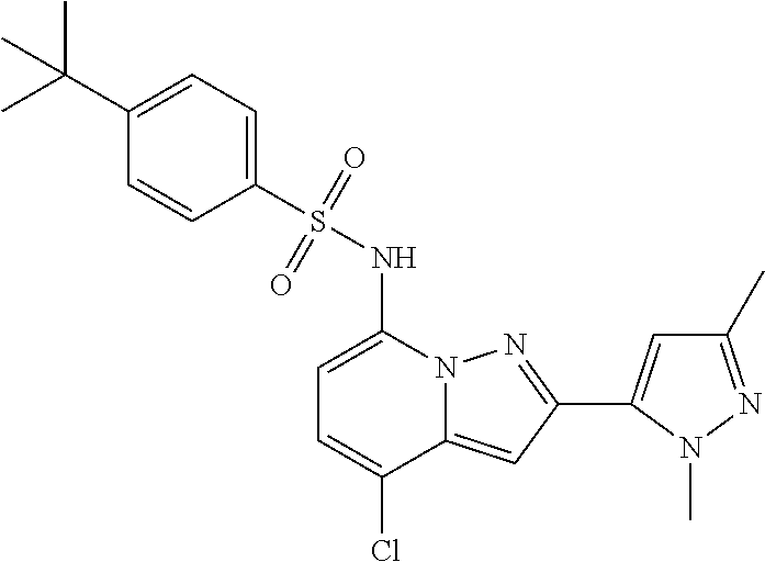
C1=C(NS(C2=CC=C(C(C)(C)C)C=C2)(=O)=O)N2C(=CC(C3=CC(C)=NN3C)=N2)C(Cl)=C1
